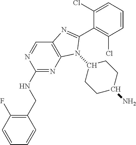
C1(CNC2=NC3=C(C=N2)N=C(C2=C(Cl)C=CC=C2Cl)N3C2CCC(N)CC2)=C(F)C=CC=C1
